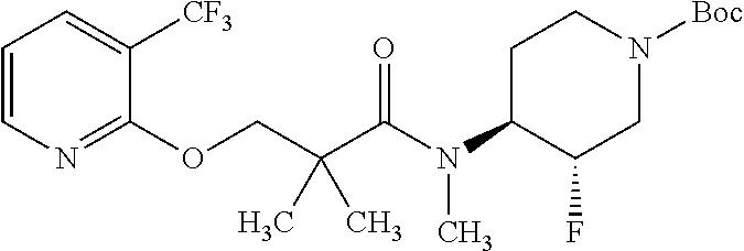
C1=CN=C(OCC(C(N(C2C(F)CN([Boc])CC2)C)=O)(C)C)C([CF3])=C1
